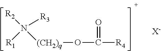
N([R2])([R3])([R1])[(CH2)q]OC([R4])=O.[X-]
